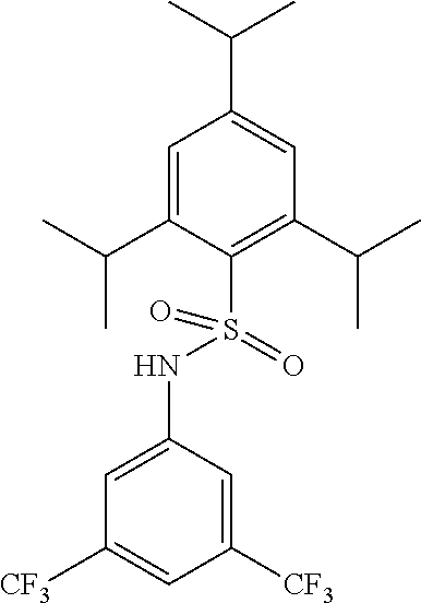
C1=C(C(C)C)C(S(=O)(NC2=CC([CF3])=CC([CF3])=C2)=O)=C(C(C)C)C=C1C(C)C
